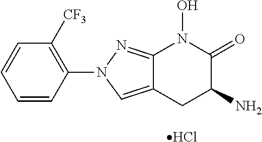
Cl.C1=CC(N2C=C3C(=N2)N(O)C(=O)C(N)C3)=C([CF3])C=C1
